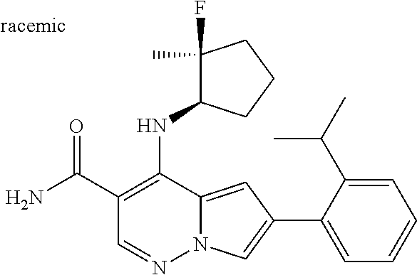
O=C(C1=C(NC2C(F)(C)CCC2)C2=CC(C3=CC=CC=C3C(C)C)=CN2N=C1)N
